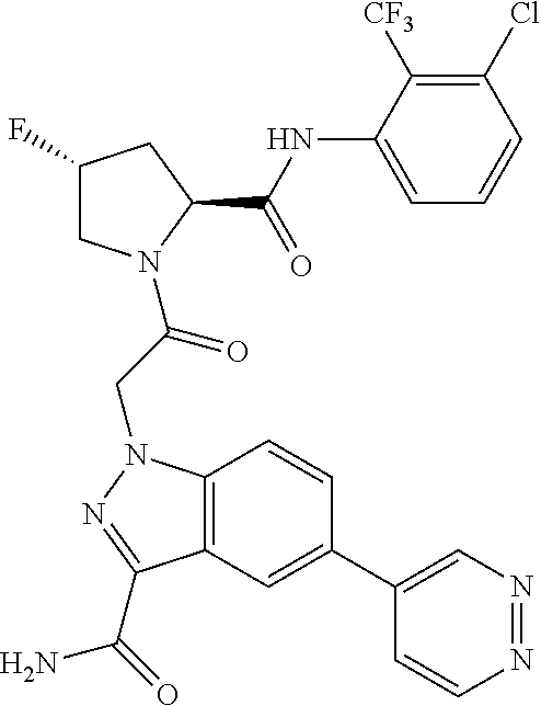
C1(F)CN(C(CN2C3=C(C=C(C4=CN=NC=C4)C=C3)C(C(N)=O)=N2)=O)C(C(NC2=CC=CC(Cl)=C2[CF3])=O)C1
